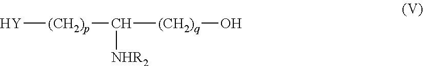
[Y][(CH2)p]C([(CH2)q]O)[NHR2]
